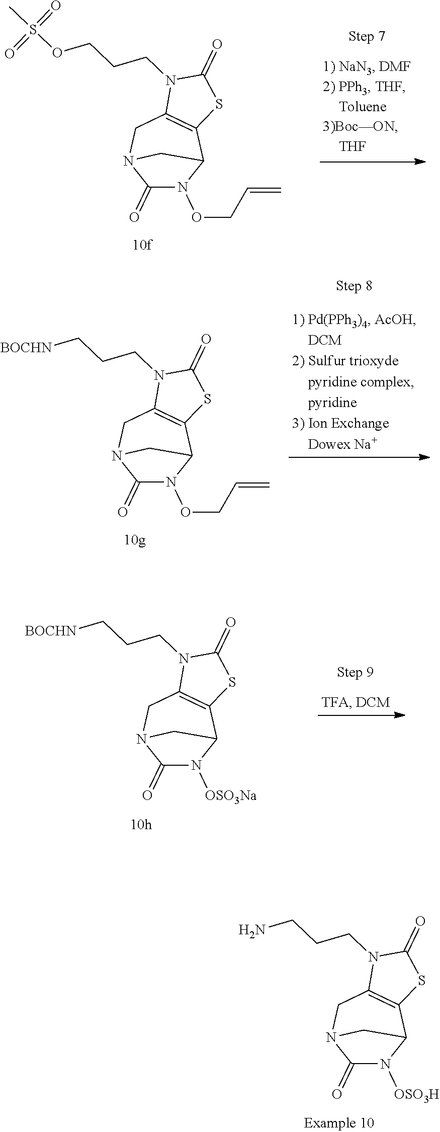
C1(=O)N(OCC=C)C2C3=C(CN1C2)N(CCCOS(C)(=O)=O)C(=O)S3.C1(=O)N(OCC=C)C2C3=C(CN1C2)N(CCC[BOCHN])C(=O)S3.C1(=O)N([OSO3Na])C2C3=C(CN1C2)N(CCC[BOCHN])C(=O)S3.C1(=O)N([OSO3H])C2C3=C(CN1C2)N(CCCN)C(=O)S3
